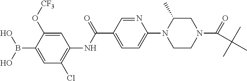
OB(O)C1=CC(Cl)=C(NC(C2=CC=C(N3CCN(C(=O)C(C)(C)C)CC3C)N=C2)=O)C=C1O[CF3]
